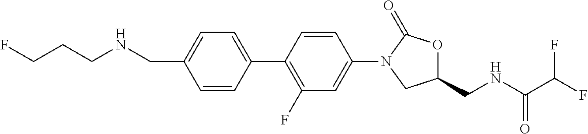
C(C1=CC=C(C2=C(F)C=C(N3CC(CNC(C(F)F)=O)OC3=O)C=C2)C=C1)NCCCF
